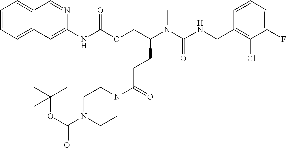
C1=CC(CNC(N(C(COC(NC2=CC3=CC=CC=C3C=N2)=O)CCC(N2CCN(C(OC(C)(C)C)=O)CC2)=O)C)=O)=C(Cl)C(F)=C1
